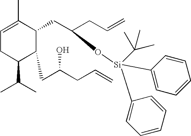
C1(C(C)C)C(CC(CC=C)O)C(CC(CC=C)O[Si](C2=CC=CC=C2)(C2=CC=CC=C2)C(C)(C)C)C(C)=CC1
